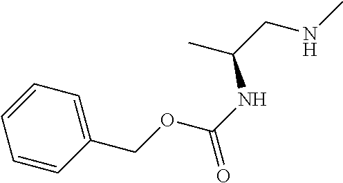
C1(COC(NC(CNC)C)=O)=CC=CC=C1
